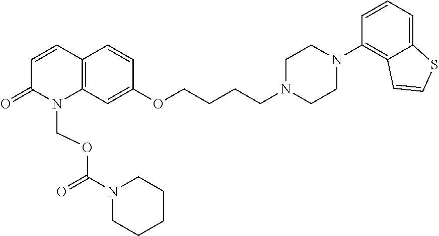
C1=CC2=C(N(COC(=O)N3CCCCC3)C1=O)C=C(OCCCCN1CCN(C3=C4C(=CC=C3)SC=C4)CC1)C=C2
